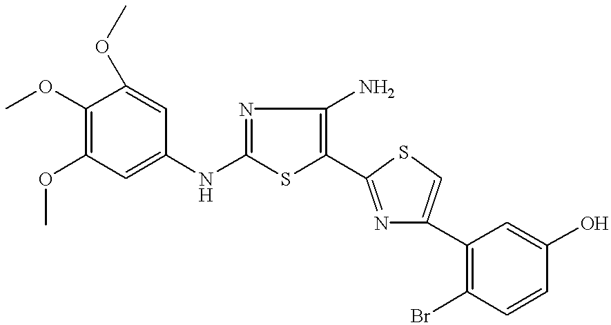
COC1=C(OC)C=C(NC2=NC(N)=C(C3=NC(C4=C(Br)C=CC(O)=C4)=CS3)S2)C=C1OC
